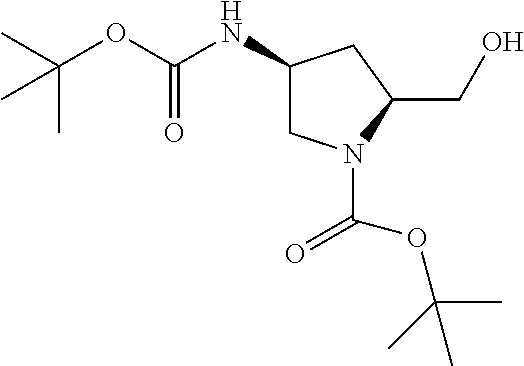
C1(NC(OC(C)(C)C)=O)CN(C(OC(C)(C)C)=O)C(CO)C1
